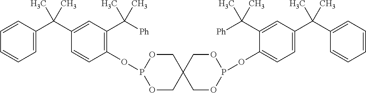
C1=C(C(C2=CC(C([Ph])(C)C)=C(OP3OCC4(CO3)COP(OC3=CC=C(C(C5=CC=CC=C5)(C)C)C=C3C([Ph])(C)C)OC4)C=C2)(C)C)C=CC=C1
